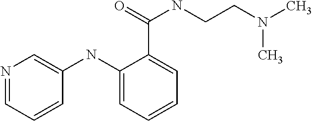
N1=CC=CC(NC2=CC=CC=C2C(=O)NCCN(C)C)=C1
